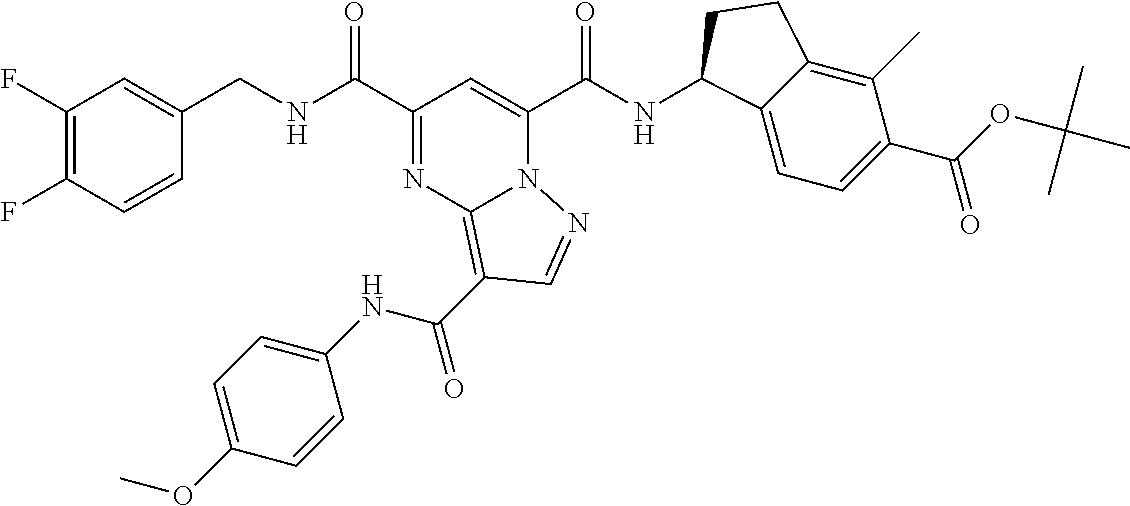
C1(F)=C(F)C=CC(CNC(C2=NC3=C(C(NC4=CC=C(OC)C=C4)=O)C=NN3C(C(NC3C4=CC=C(C(OC(C)(C)C)=O)C(C)=C4CC3)=O)=C2)=O)=C1
